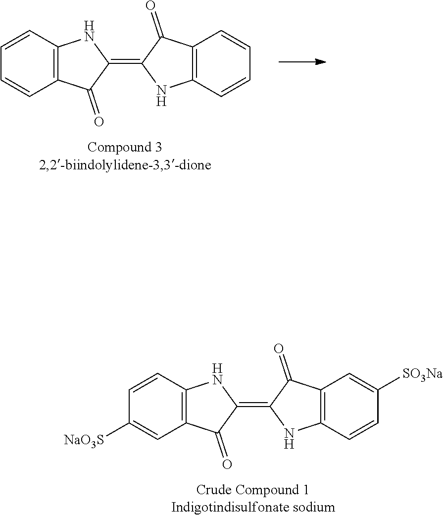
C12=C(C(=O)C(=C3C(=O)C4=C(N3)C=CC([SO3Na])=C4)N1)C=C([NaO3S])C=C2.C12=C(C(=O)C(=C3C(=O)C4=C(N3)C=CC=C4)N1)C=CC=C2
